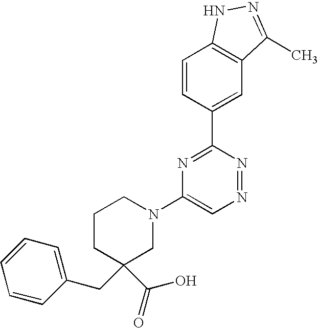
C1=CC(C2=NC(N3CCCC(C(O)=O)(CC4=CC=CC=C4)C3)=CN=N2)=CC2=C1NN=C2C
